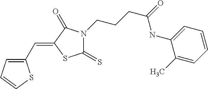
C1(C=C2SC(=S)N(CCCC(=O)NC3=CC=CC=C3C)C2=O)=CC=CS1
